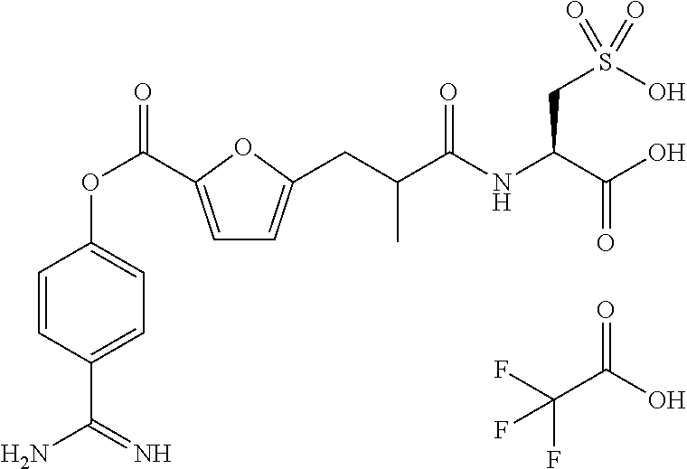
C1=C(C(OC2=CC=C(C(=N)N)C=C2)=O)OC(CC(C(NC(C(O)=O)CS(O)(=O)=O)=O)C)=C1.FC(C(O)=O)(F)F
